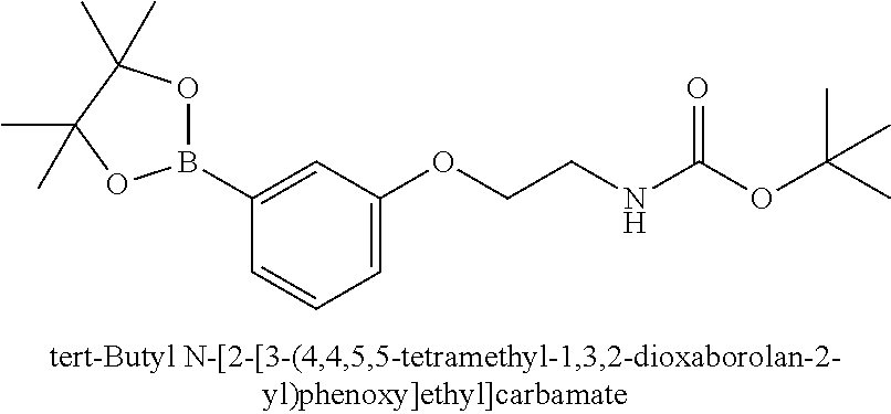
C1(B2OC(C)(C)C(C)(C)O2)=CC(OCCNC(OC(C)(C)C)=O)=CC=C1
